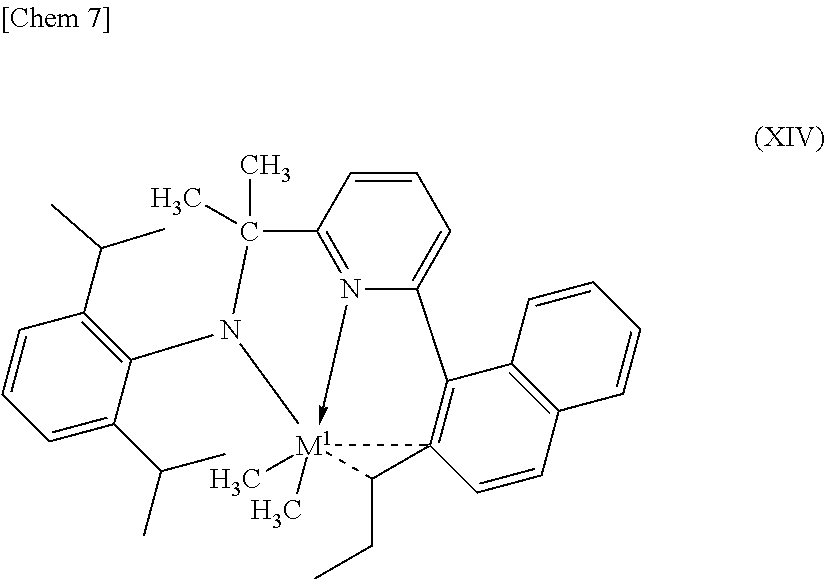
N12->[M1]34(C)(C)C5(=C(C1=CC=CC=2C(C)(C)N3C1=C(C(C)C)C=CC=C1C(C)C)C1=C(C=C5)C=CC=C1)C4CC
